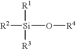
[R2][Si]([R1])([R3])O[R4]
